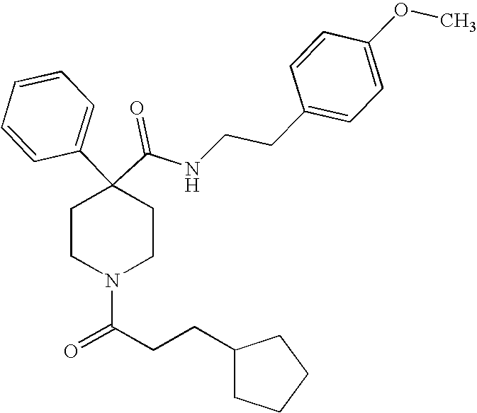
N(C(C1(C2=CC=CC=C2)CCN(C(=O)CCC2CCCC2)CC1)=O)CCC1=CC=C(OC)C=C1
